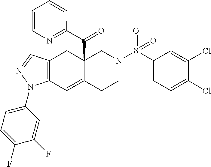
C12=C(C=NN1C1=CC=C(F)C(F)=C1)CC1(C(=O)C3=NC=CC=C3)C(=C2)CCN(S(C2=CC=C(Cl)C(Cl)=C2)(=O)=O)C1
